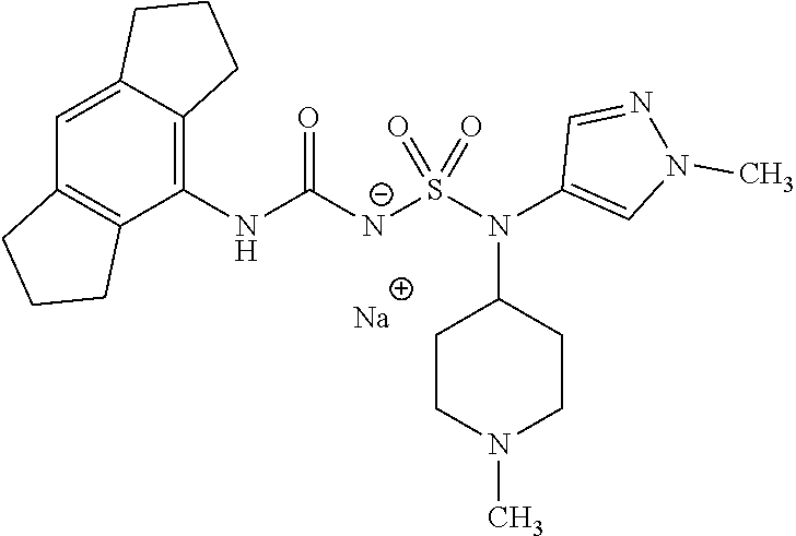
C1(NC([N-]S(N(C2=CN(C)N=C2)C2CCN(C)CC2)(=O)=O)=O)=C2C(=CC3=C1CCC3)CCC2.[Na]
